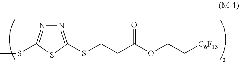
S1C(SCCC(OCC[C6F13])=O)=NN=C1SC
